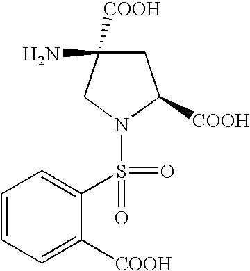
C1C(N)([COOH])CN(S(C2=CC=CC=C2[COOH])(=O)=O)C1[COOH]
